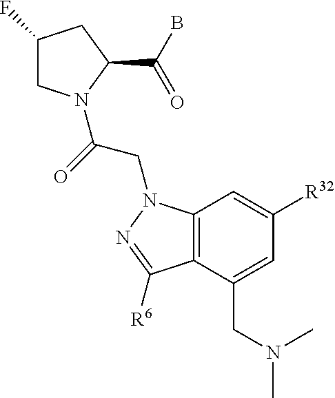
C1(F)CN(C(=O)CN2C3=C(C(CN(C)C)=CC([R32])=C3)C([R6])=N2)C(C(B)=O)C1
